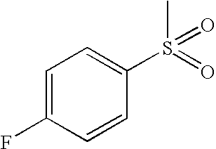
C1=C(F)C=CC(S(=O)(C)=O)=C1
